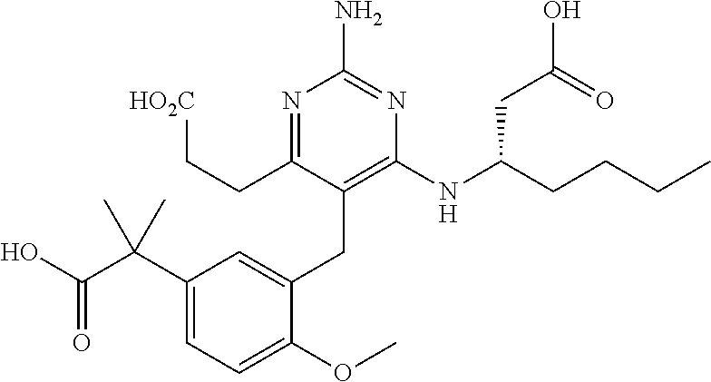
N1=C(CC[HO2C])C(CC2=CC(C(C(O)=O)(C)C)=CC=C2OC)=C(NC(CCCC)CC(O)=O)N=C1N
